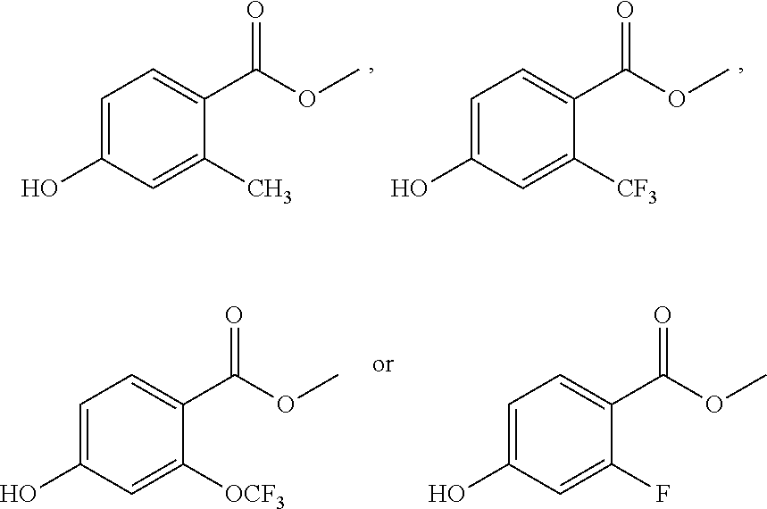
C1=C(O)C=C(C)C(C(OC)=O)=C1.C1=C(O)C=C([CF3])C(C(OC)=O)=C1.C1=C(O)C=C([OCF3])C(C(OC)=O)=C1.C1=C(O)C=C(F)C(C(OC)=O)=C1
